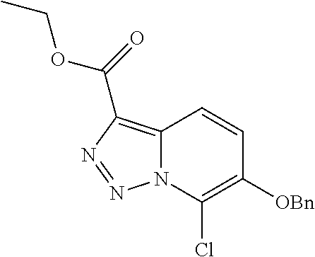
C12=C(C(=O)OCC)N=NN1C(Cl)=C([OBn])C=C2
